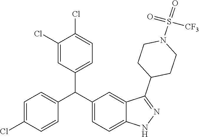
C1=C(Cl)C=CC(C(C2=CC=C3C(=C2)C(C2CCN(S(=O)(=O)[CF3])CC2)=NN3)C2=CC=C(Cl)C(Cl)=C2)=C1
